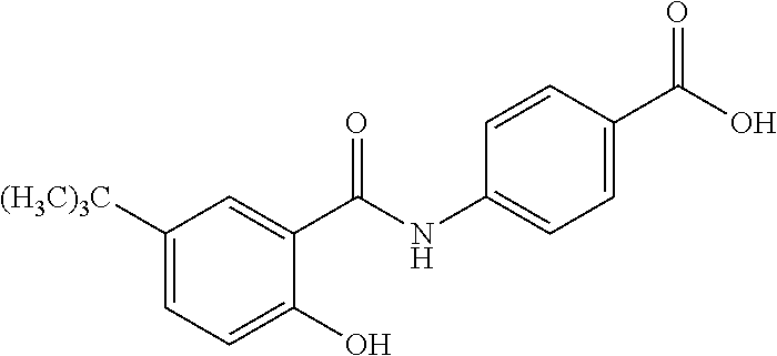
C1([(H3C)3C])=CC=C(O)C(C(NC2=CC=C(C(O)=O)C=C2)=O)=C1
